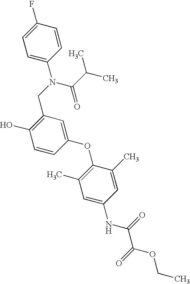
C1(O)=C(CN(C(C(C)C)=O)C2=CC=C(F)C=C2)C=C(OC2=C(C)C=C(NC(C(OCC)=O)=O)C=C2C)C=C1
